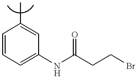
C1=CC=C(NC(CCBr)=O)C=C1C
